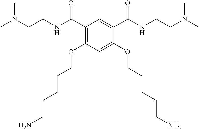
C1(C(NCCN(C)C)=O)=C(OCCCCCN)C=C(OCCCCCN)C(C(NCCN(C)C)=O)=C1
